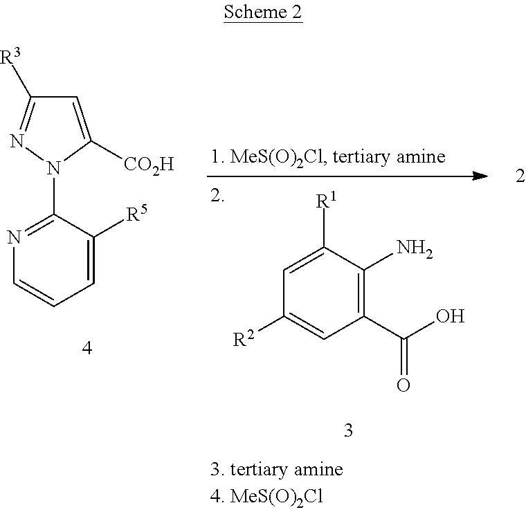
C1=C([R5])C(N2C([CO2H])=CC([R3])=N2)=NC=C1.C1(C(O)=O)=C(N)C([R1])=CC([R2])=C1
